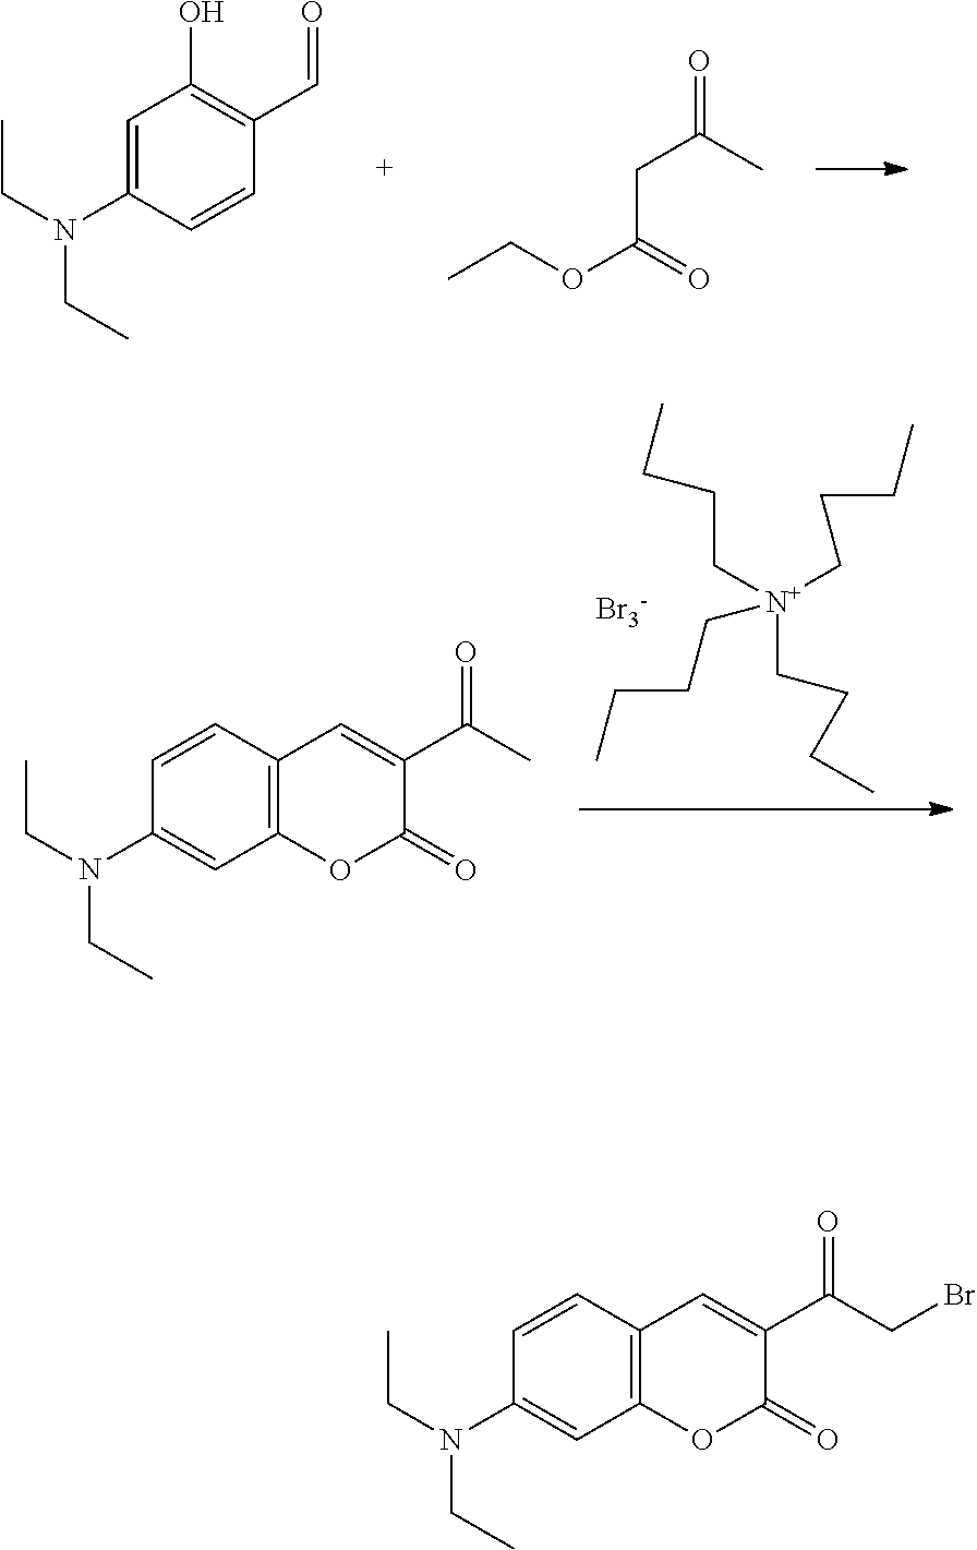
C1=C(N(CC)CC)C=CC(C=O)=C1O.O=C(C)CC(OCC)=O.CCCC[N+](CCCC)(CCCC)CCCC.[Br3-].C1(N(CC)CC)=CC2=C(C=C1)C=C(C(C)=O)C(=O)O2.C1(N(CC)CC)=CC2=C(C=C1)C=C(C(CBr)=O)C(=O)O2
